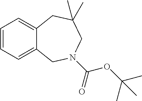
C1=CC=C2C(=C1)CC(C)(C)CN(C(OC(C)(C)C)=O)C2
